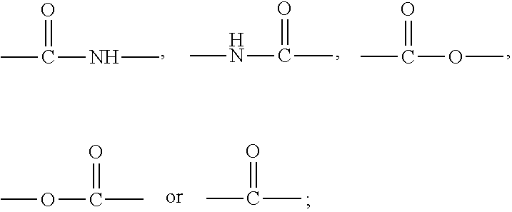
CC(NC)=O.CC(NC)=O.CC(OC)=O.CC(OC)=O.CC(C)=O
